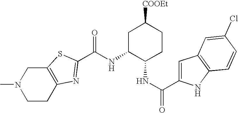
C12=C(SC(C(NC3C(NC(=O)C4=CC5=C(N4)C=CC(Cl)=C5)CCC([COOEt])C3)=O)=N1)CN(C)CC2
